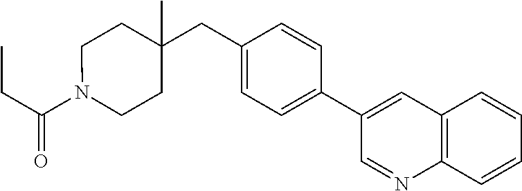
C(=O)(CC)N1CCC(CC2=CC=C(C3=CC4=C(N=C3)C=CC=C4)C=C2)(C)CC1
